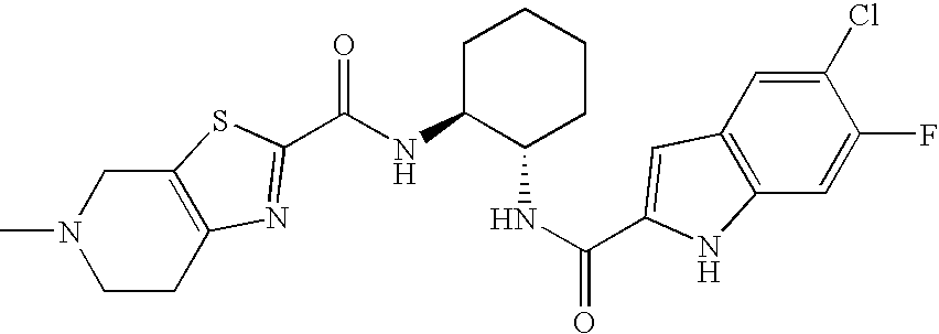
N1(C)CCC2=C(C1)SC(C(NC1C(NC(=O)C3=CC4=C(C=C(F)C(Cl)=C4)N3)CCCC1)=O)=N2
